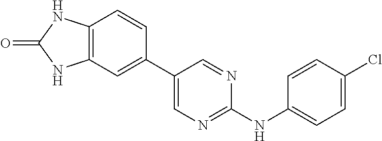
C12=C(C=CC(C3=CN=C(NC4=CC=C(Cl)C=C4)N=C3)=C1)NC(=O)N2
